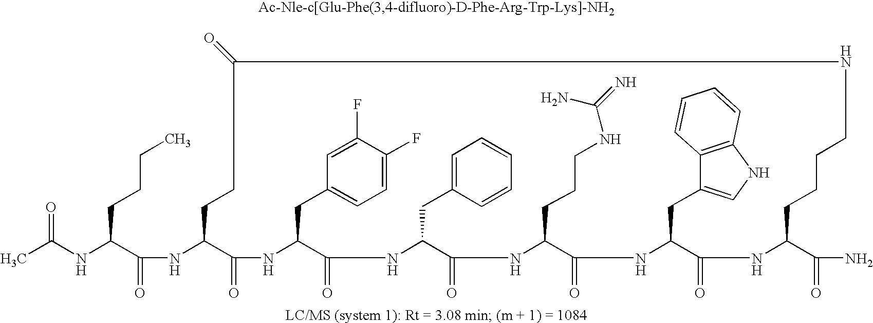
CC(NC(C(NC1C(=O)NC(CC2=CC=C(F)C(F)=C2)C(=O)NC(CC2=CC=CC=C2)C(=O)NC(CCCNC(=N)N)C(=O)NC(CC2=CNC3=C2C=CC=C3)C(=O)NC(C(=O)N)CCCCNC(=O)CC1)=O)CCCC)=O
